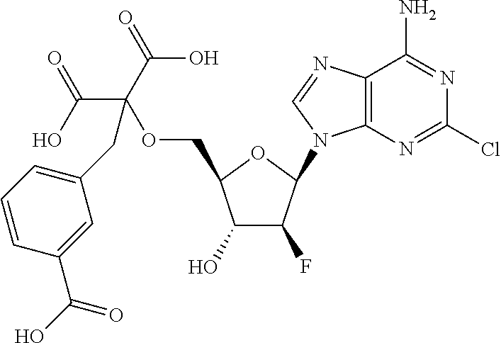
C1(O)C(F)C(N2C3=C(C(N)=NC(Cl)=N3)N=C2)OC1COC(CC1=CC=CC(C(O)=O)=C1)(C(O)=O)C(=O)O
